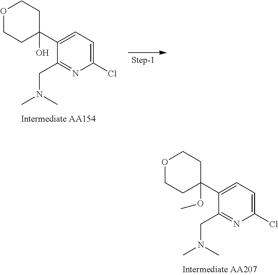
C1=C(C2(O)CCOCC2)C(CN(C)C)=NC(Cl)=C1.C1=C(C2(OC)CCOCC2)C(CN(C)C)=NC(Cl)=C1
